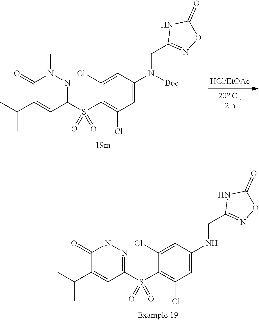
C1(Cl)=CC(N(CC2=NOC(=O)N2)[Boc])=CC(Cl)=C1S(C1=NN(C)C(=O)C(C(C)C)=C1)(=O)=O.C1(Cl)=CC(NCC2=NOC(=O)N2)=CC(Cl)=C1S(C1=NN(C)C(=O)C(C(C)C)=C1)(=O)=O
